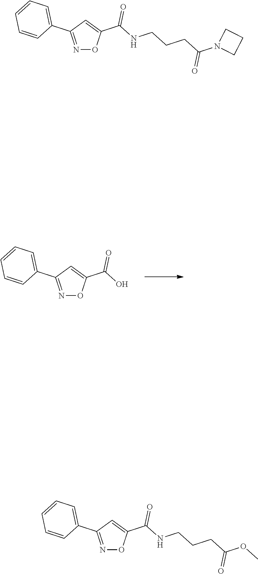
N1=C(C2=CC=CC=C2)C=C(C(=O)O)O1.N1=C(C2=CC=CC=C2)C=C(C(=O)NCCCC(=O)N2CCC2)O1.N1=C(C2=CC=CC=C2)C=C(C(=O)NCCCC(=O)OC)O1
